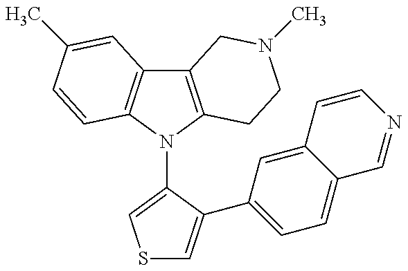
C12=C(N(C3=CSC=C3C3=CC=C4C(=C3)C=CN=C4)C3=C1C=C(C)C=C3)CCN(C)C2
